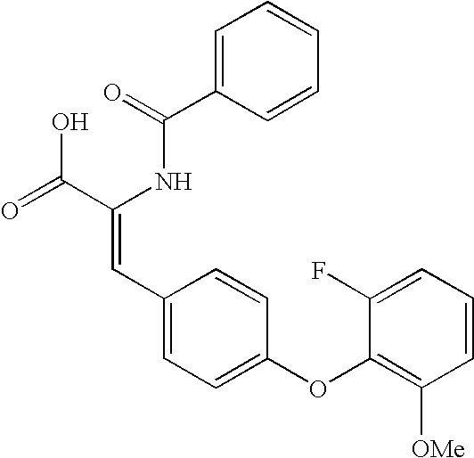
C1=C(C(=O)NC(C(=O)O)=CC2=CC=C(OC3=C([OMe])C=CC=C3F)C=C2)C=CC=C1
